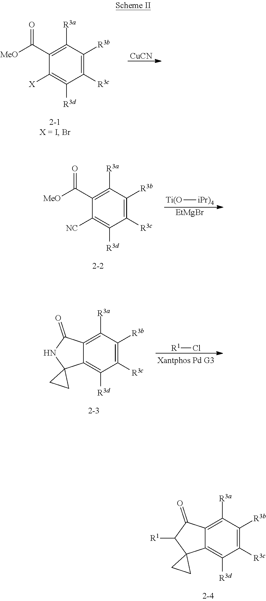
C1([R3c])=C([R3b])C([R3a])=C2C(=C1[R3d])C1(C([R1])C2=O)CC1.C1([R3c])=C([R3b])C([R3a])=C(C([MeO])=O)C([X])=C1[R3d].[CuCN].C1([R3c])=C([R3b])C([R3a])=C2C(=C1[R3d])C1(NC2=O)CC1.[R1]Cl.C1([R3c])=C([R3b])C([R3a])=C(C([MeO])=O)C([NC])=C1[R3d].[EtMgBr].[Ti(O][iPr)4]
